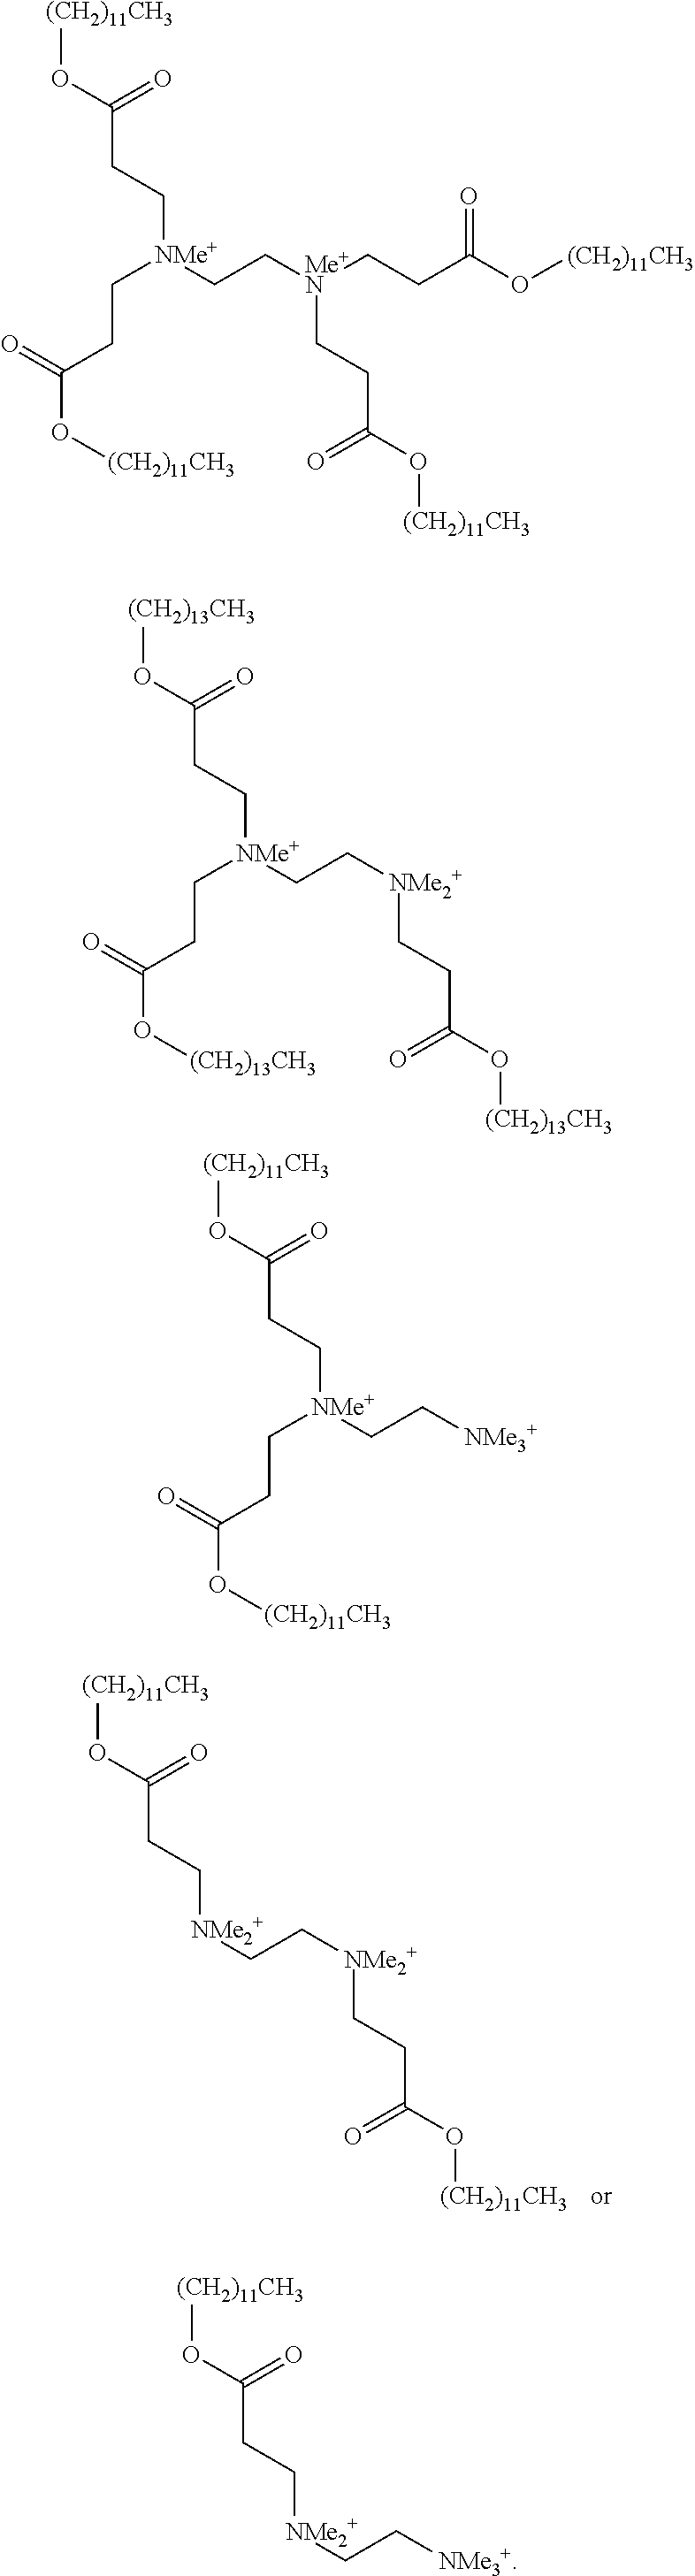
[NMe2+](CC[NMe2+]CCC(O[(CH2)11CH3])=O)CCC(O[(CH2)11CH3])=O.C([NMe+](CC[Me+N](CCC(O[(CH2)11CH3])=O)CCC(O[(CH2)11CH3])=O)CCC(O[(CH2)11CH3])=O)CC(O[(CH2)11CH3])=O.C([NMe+](CC[NMe2+]CCC(O[(CH2)13CH3])=O)CCC(O[(CH2)13CH3])=O)CC(O[(CH2)13CH3])=O.C([NMe+](CC[NMe3+])CCC(O[(CH2)11CH3])=O)CC(O[(CH2)11CH3])=O.[NMe2+](CC[NMe3+])CCC(O[(CH2)11CH3])=O
